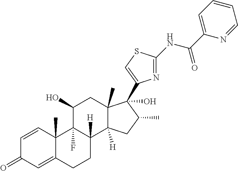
C1=CC2(C)C(=CC1=O)CCC1([H])C2(F)C(O)CC2(C)C1([H])CC(C)C2(O)C1=CSC(NC(=O)C2=CC=CC=N2)=N1
